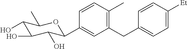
C1=CC(C)=C(CC2=CC=C([Et])C=C2)C=C1C1C(O)C(O)C(O)C(C)O1
